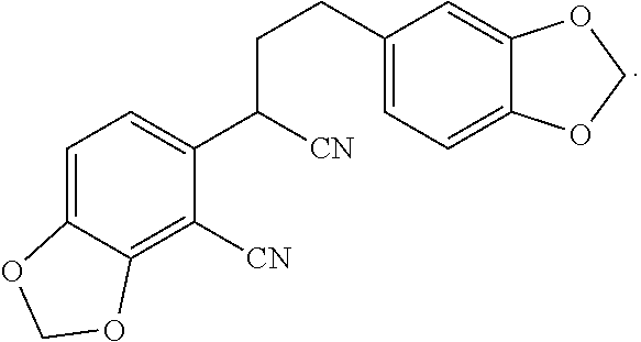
C1=C2C(=C([CN])C(C(CCC3=CC=C4C(=C3)OCO4)[CN])=C1)OCO2
